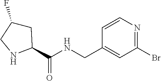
C1C(F)CNC1C(NCC1=CC(Br)=NC=C1)=O
